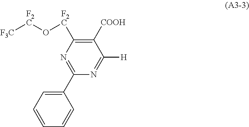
[F3C][F2C]O[F2C]C1=C([COOH])C([H])=NC(C2=CC=CC=C2)=N1
